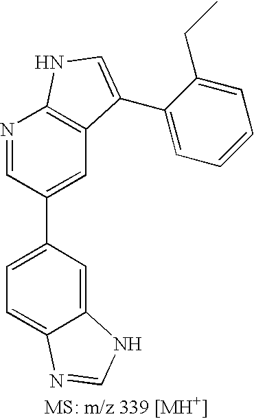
C1=C(C2=CC3=C(N=C2)NC=C3C2=CC=CC=C2CC)C=C2C(=C1)N=CN2
